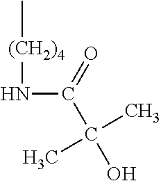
[(CH2)4](NC(C(O)(C)C)=O)C
